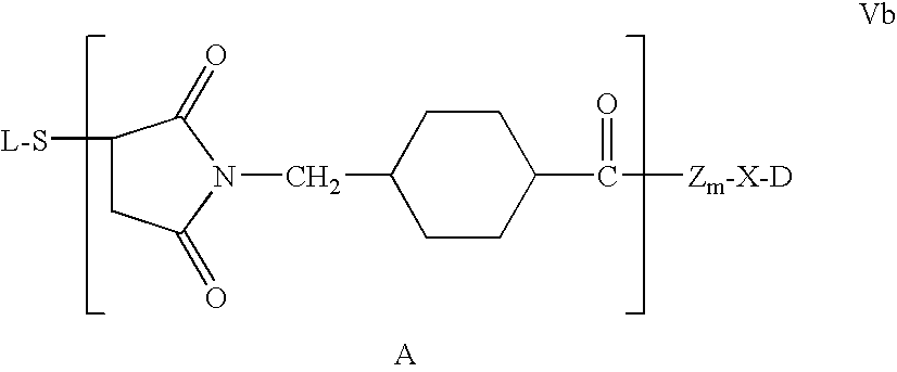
C1([L-S])CC(=O)N(CC2CCC(C([Zm-X-D])=O)CC2)C1=O
